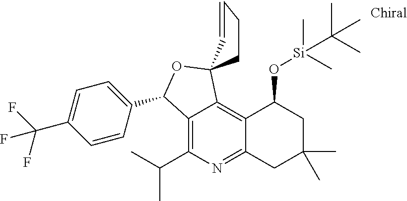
C1CC2(C=C1)C1=C3C(=NC(C(C)C)=C1C(C1=CC=C(C(F)(F)F)C=C1)O2)CC(C)(C)CC3O[Si](C)(C)C(C)(C)C
